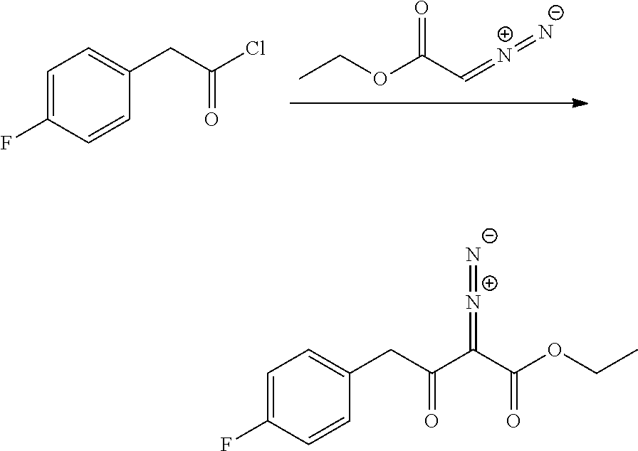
O(C(C=[N+]=[N-])=O)CC.C1=C(F)C=CC(CC(Cl)=O)=C1.C1=C(F)C=CC(CC(C(C(OCC)=O)=[N+]=[N-])=O)=C1
